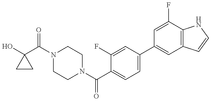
C1(O)(C(=O)N2CCN(C(=O)C3=CC=C(C4=CC5=C(C(F)=C4)NC=C5)C=C3F)CC2)CC1
